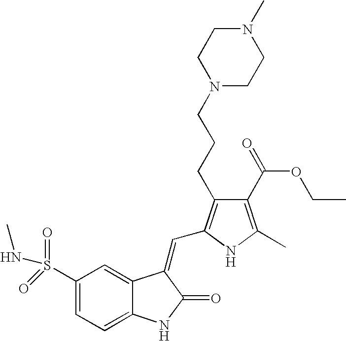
C1(S(=O)(NC)=O)=CC=C2C(=C1)C(=CC1=C(CCCN3CCN(C)CC3)C(C(OCC)=O)=C(C)N1)C(=O)N2
